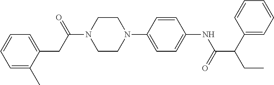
C1=C(C)C(CC(N2CCN(C3=CC=C(NC(C(C4=CC=CC=C4)CC)=O)C=C3)CC2)=O)=CC=C1
